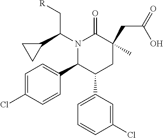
N1(C(C2CC2)C[R])C(C2=CC=C(Cl)C=C2)C(C2=CC=CC(Cl)=C2)CC(CC(=O)O)(C)C1=O
